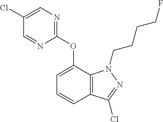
C1(Cl)=CN=C(OC2=CC=CC3=C2N(CCCCF)N=C3Cl)N=C1
